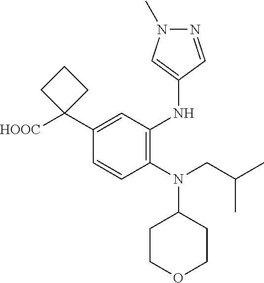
C1(N(CC(C)C)C2CCOCC2)=C(NC2=CN(C)N=C2)C=C(C2([HOOC])CCC2)C=C1
